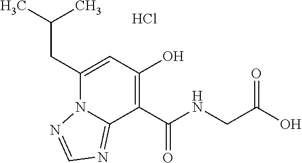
C(C1=CC(O)=C(C(NCC(O)=O)=O)C2=NC=NN12)C(C)C.Cl
